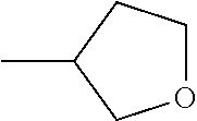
CC1COCC1
